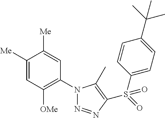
C1([Me])=CC([OMe])=C(N2N=NC(S(=O)(C3=CC=C(C(C)(C)C)C=C3)=O)=C2C)C=C1[Me]
